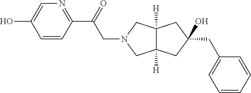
C12([H])C([H])(CN(CC(C3=NC=C(O)C=C3)=O)C1)CC(CC1=CC=CC=C1)(O)C2
